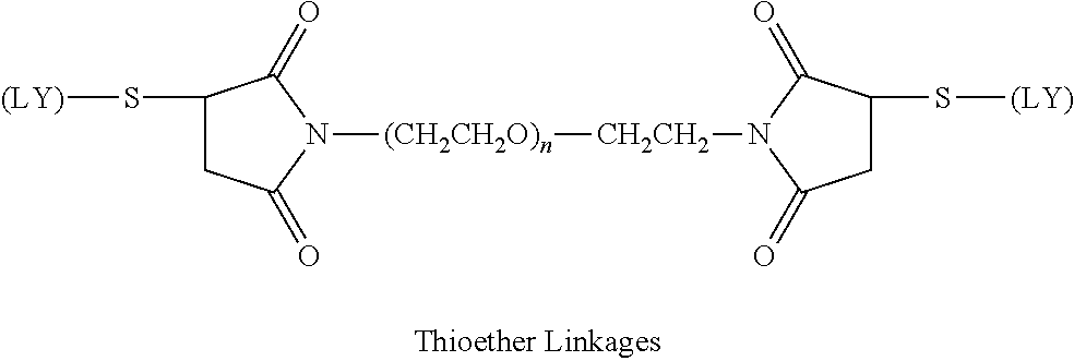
C1(S[(LY)])CC(=O)N([(CH2CH2O)n][CH2CH2]N2C(=O)CC(S[(LY)])C2=O)C1=O
